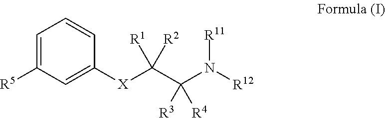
C1([R5])=CC=CC([X]C(C(N([R12])[R11])([R4])[R3])([R2])[R1])=C1
